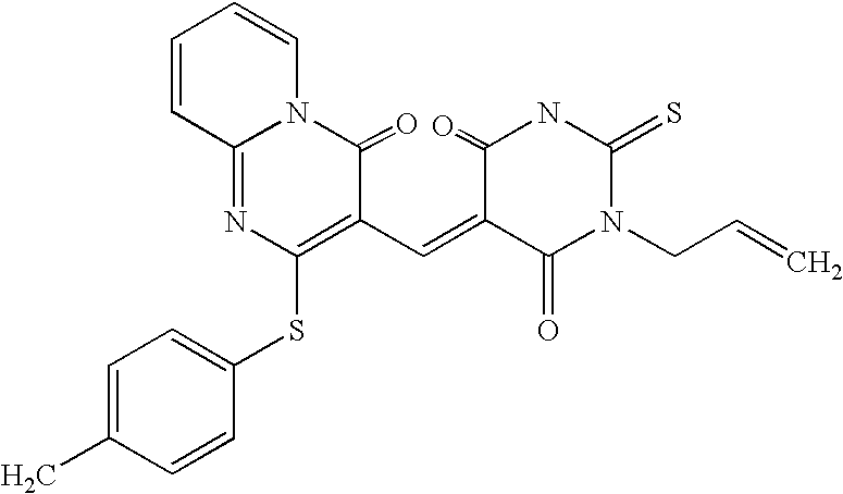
C1=CC2=NC(SC3=CC=C(C)C=C3)=C(C=C3C(=O)N(CC=C)C(=S)NC3=O)C(=O)N2C=C1
